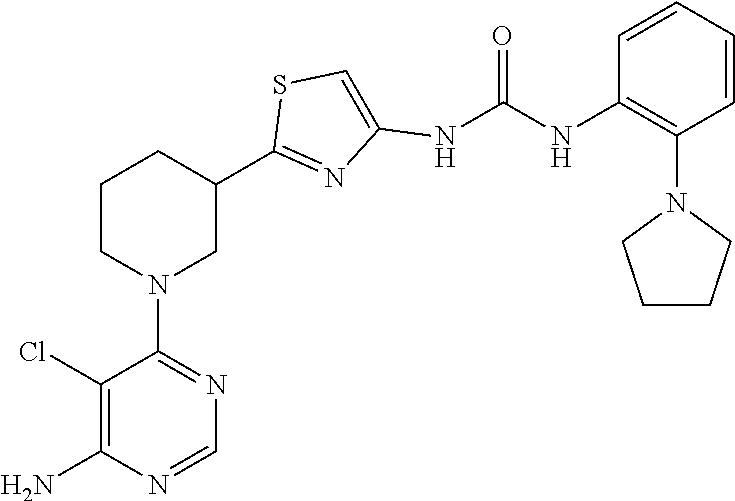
C1(N2CC(C3=NC(NC(=O)NC4=C(N5CCCC5)C=CC=C4)=CS3)CCC2)=NC=NC(N)=C1Cl
